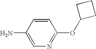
NC1=CN=C(OC2CCC2)C=C1
